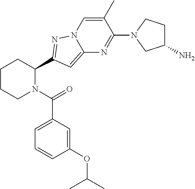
C1CCN(C(=O)C2=CC=CC(OC(C)C)=C2)C(C2=NN3C(=C2)N=C(N2CC(N)CC2)C(C)=C3)C1
